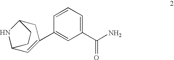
C1C2NC(C=C1C1=CC(C(N)=O)=CC=C1)CC2
